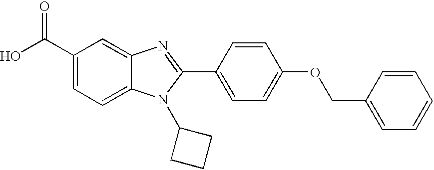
C1(C(O)=O)=CC=C2C(=C1)N=C(C1=CC=C(OCC3=CC=CC=C3)C=C1)N2C1CCC1
